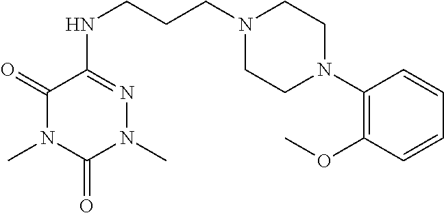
C(CCN1CCN(C2=C(OC)C=CC=C2)CC1)NC1=NN(C)C(=O)N(C)C1=O
